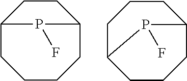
C12CCCCC(CC1)P2F.C1C2CCCC(CC1)P2F
